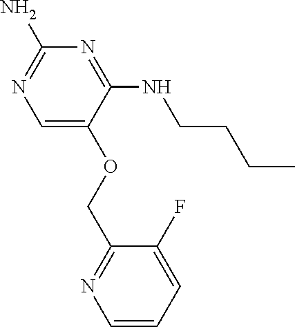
C1=C(OCC2=NC=CC=C2F)C(NCCCC)=NC(N)=N1
